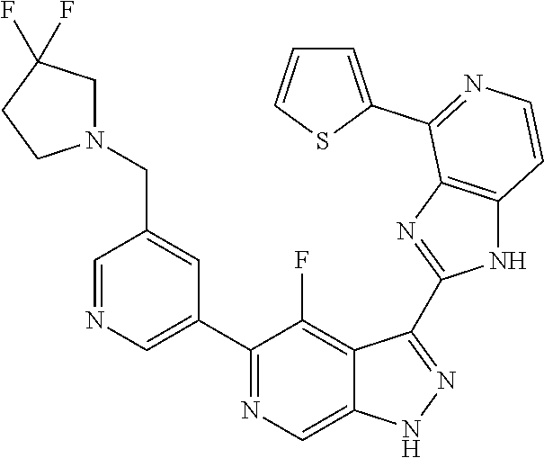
C1=NC=C(C2=NC=C3C(=C2F)C(C2=NC4=C(N2)C=CN=C4C2=CC=CS2)=NN3)C=C1CN1CC(F)(F)CC1
